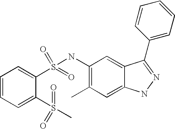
C1=CC=C(S(C)(=O)=O)C(S(NC2=C(C)C=C3C(=C2)C(C2=CC=CC=C2)=NN3)(=O)=O)=C1
